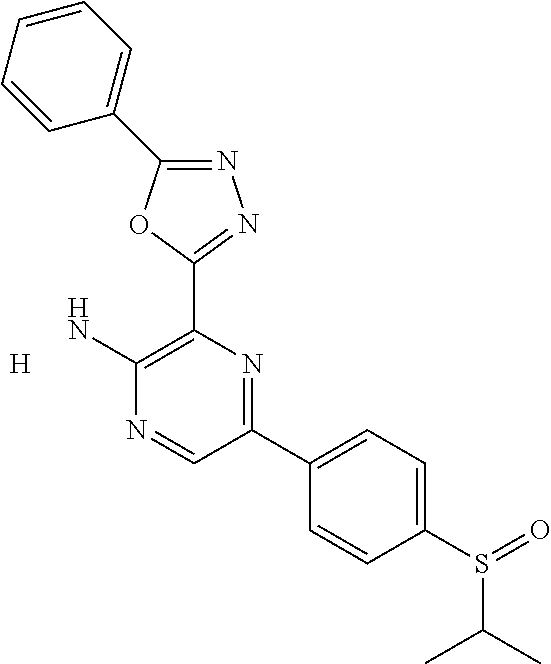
N1=C(C2=CC=CC=C2)OC(C2=C(N)N=CC(C3=CC=C(S(=O)C(C)C)C=C3)=N2)=N1.[H]
